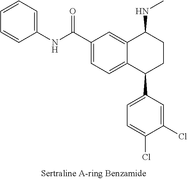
C12=CC(C(NC3=CC=CC=C3)=O)=CC=C1C(C1=CC=C(Cl)C(Cl)=C1)CCC2NC
